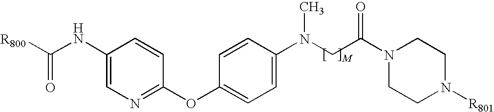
C1(N(CC(N2CCN([R801])CC2)=O)C)=CC=C(OC2=NC=C(NC([R800])=O)C=C2)C=C1
